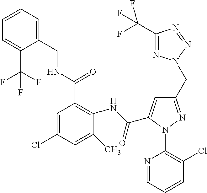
C1=CC=C(CNC(C2=C(NC(=O)C3=CC(CN4N=C(C(F)(F)F)N=N4)=NN3C3=C(Cl)C=CC=N3)C(C)=CC(Cl)=C2)=O)C(C(F)(F)F)=C1
